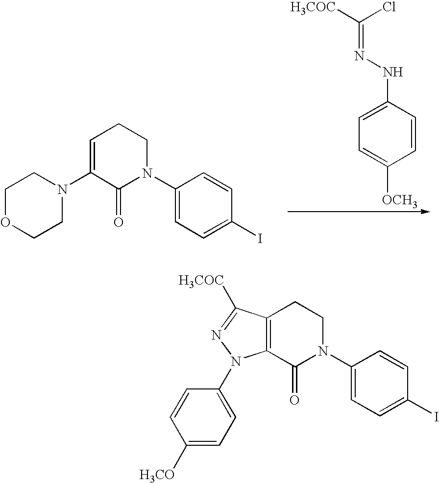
C1(N2CCOCC2)=CCCN(C2=CC=C(I)C=C2)C1=O.C1=C(NN=C([H3COC])Cl)C=CC([OCH3])=C1.C12=C(CCN(C3=CC=C(I)C=C3)C1=O)C([H3COC])=NN2C1=CC=C([H3CO])C=C1
